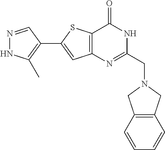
N1=CC(C2=CC3=C(S2)C(=O)NC(CN2CC4=C(C2)C=CC=C4)=N3)=C(C)N1
